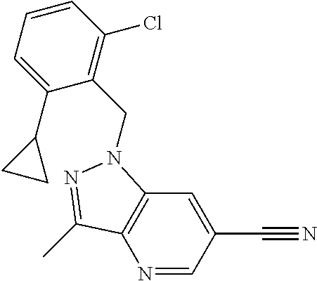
N1=CC(C#N)=CC2=C1C(C)=NN2CC1=C(Cl)C=CC=C1C1CC1
